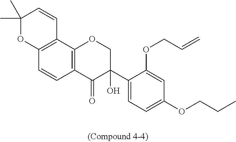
C1(C)(C)OC2=C(C=C1)C1=C(C=C2)C(=O)C(C2=CC=C(OCCC)C=C2OCC=C)(O)CO1
